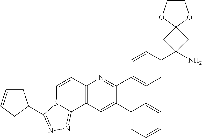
C1(C2=CC3=C(N=C2C2=CC=C(C4(N)CC5(C4)OCCO5)C=C2)C=CN2C3=NN=C2C2CC=CC2)=CC=CC=C1
